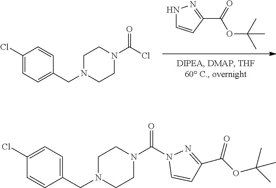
C1(C(OC(C)(C)C)=O)=NNC=C1.C1(Cl)=CC=C(CN2CCN(C(Cl)=O)CC2)C=C1.C1(Cl)=CC=C(CN2CCN(C(N3C=CC(C(OC(C)(C)C)=O)=N3)=O)CC2)C=C1
